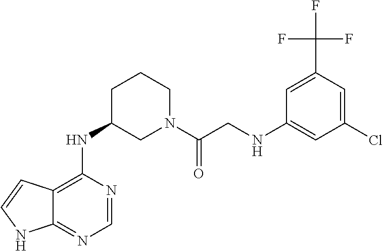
C12=C(NC3CN(C(CNC4=CC(Cl)=CC(C(F)(F)F)=C4)=O)CCC3)N=CN=C1NC=C2
